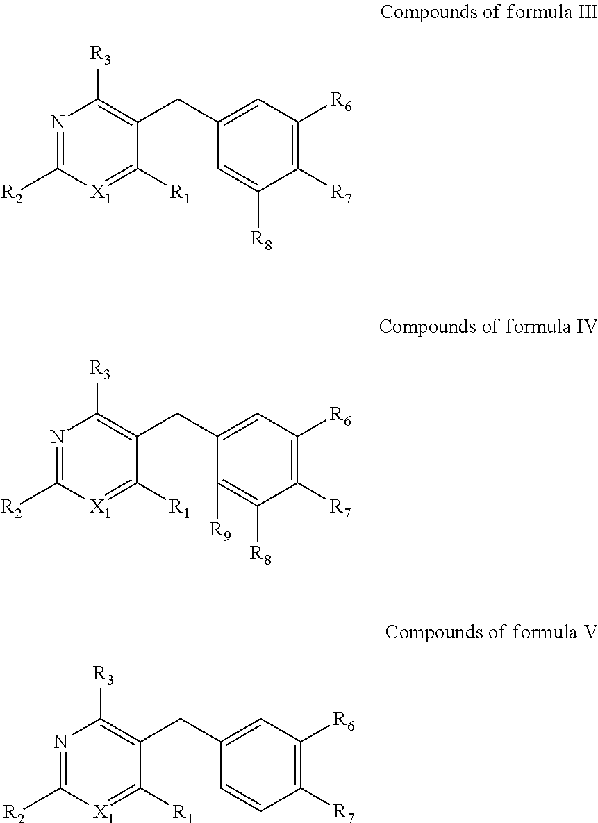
N1=C([R2])[X1]=C([R1])C(CC2=CC([R6])=C([R7])C([R8])=C2)=C1[R3].N1=C([R2])[X1]=C([R1])C(CC2=CC([R6])=C([R7])C([R8])=C2[R9])=C1[R3].N1=C([R2])[X1]=C([R1])C(CC2=CC([R6])=C([R7])C=C2)=C1[R3]
